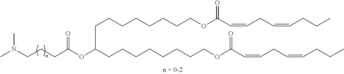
C(CC(OC(CCCCCCCCOC(C=CCC=CCCC)=O)CCCCCCCCOC(C=CCC=CCCC)=O)=O)CN(C)C
